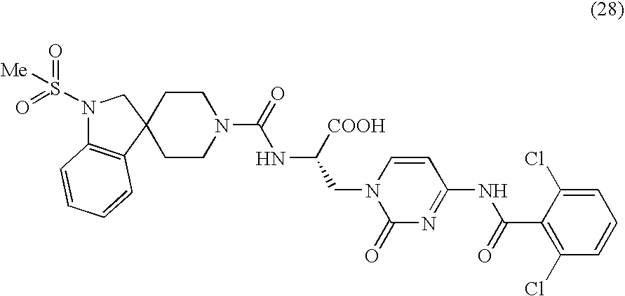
N(C([COOH])CN1C(=O)N=C(NC(C2=C(Cl)C=CC=C2Cl)=O)C=C1)C(N1CCC2(CC1)CN(S(=O)(=O)[Me])C1=C2C=CC=C1)=O
